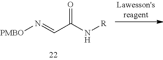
[PMBO]N=CC(N[R])=O
